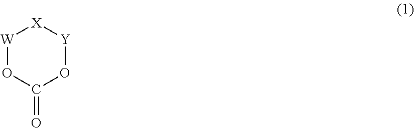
O1C(=O)O[Y][X][W]1
